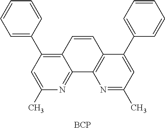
N1=C(C)C=C(C2=CC=CC=C2)C2=C1C1=NC(C)=CC(C3=CC=CC=C3)=C1C=C2.[BCP]
